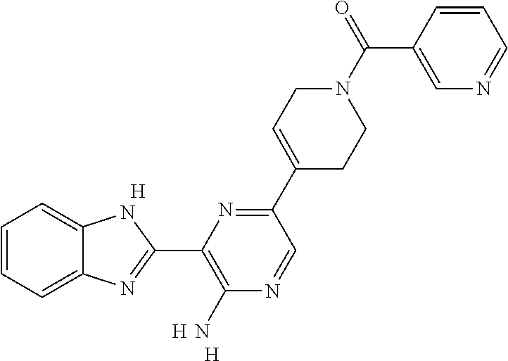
C1=CC=C2C(=C1)NC(C1=C(N)N=CC(C3=CCN(C(C4=CN=CC=C4)=O)CC3)=N1)=N2.[H].[H].[H]
